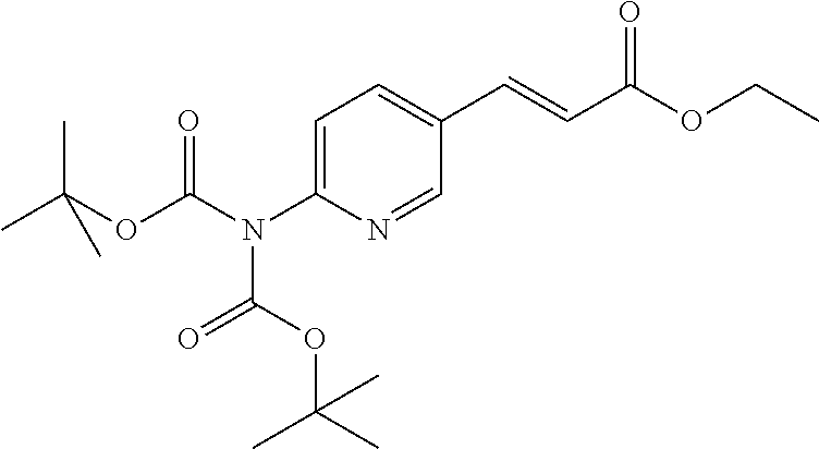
C1=C(N(C(OC(C)(C)C)=O)C(OC(C)(C)C)=O)N=CC(C=CC(OCC)=O)=C1
